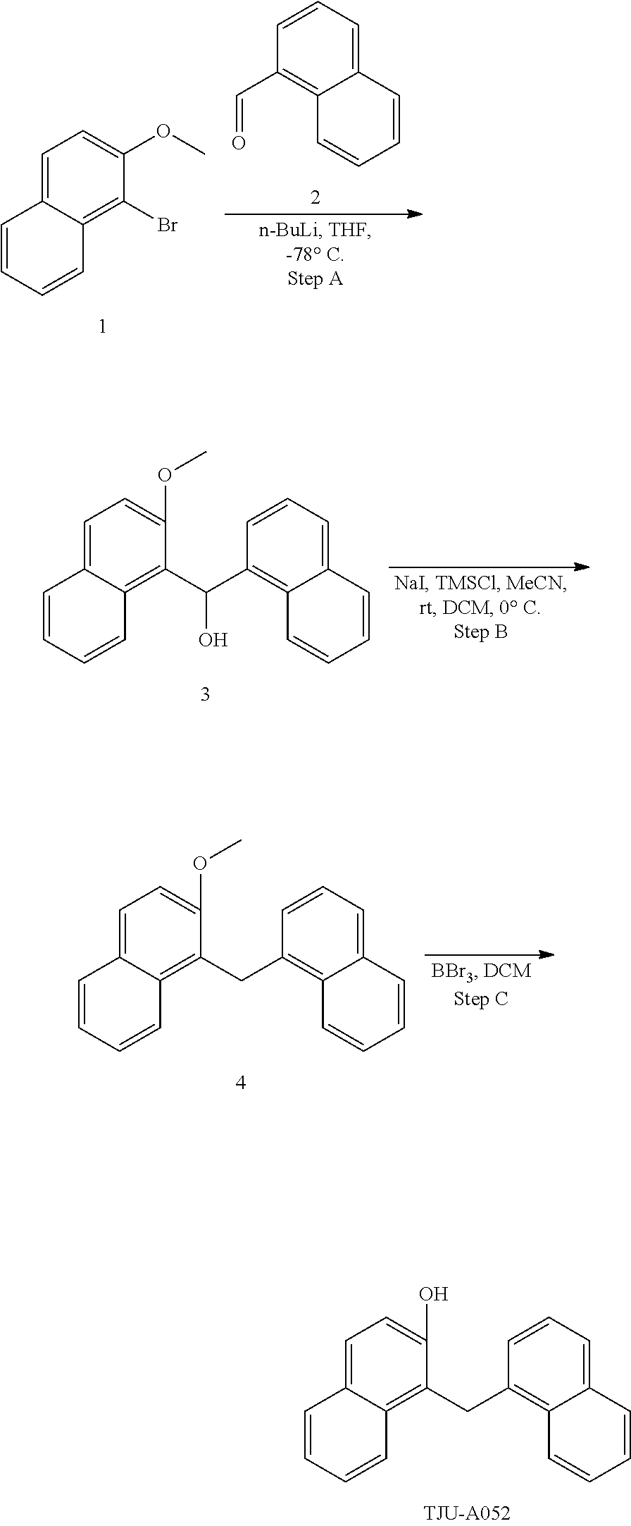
C1=C2C(=C(CC3=C4C(=CC=C3)C=CC=C4)C(O)=C1)C=CC=C2.C1=C2C(=C(Br)C(OC)=C1)C=CC=C2.C12=CC=CC(C=O)=C1C=CC=C2.C1=C2C(=C(C(O)C3=C4C(=CC=C3)C=CC=C4)C(OC)=C1)C=CC=C2.C1=C2C(=C(CC3=C4C(=CC=C3)C=CC=C4)C(OC)=C1)C=CC=C2
